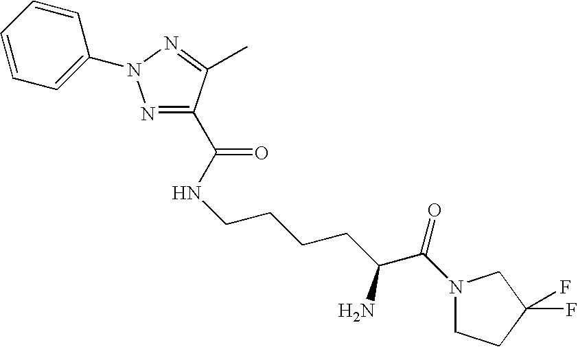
C1=CC=C(N2N=C(C(NCCCCC(C(N3CCC(F)(F)C3)=O)N)=O)C(C)=N2)C=C1
